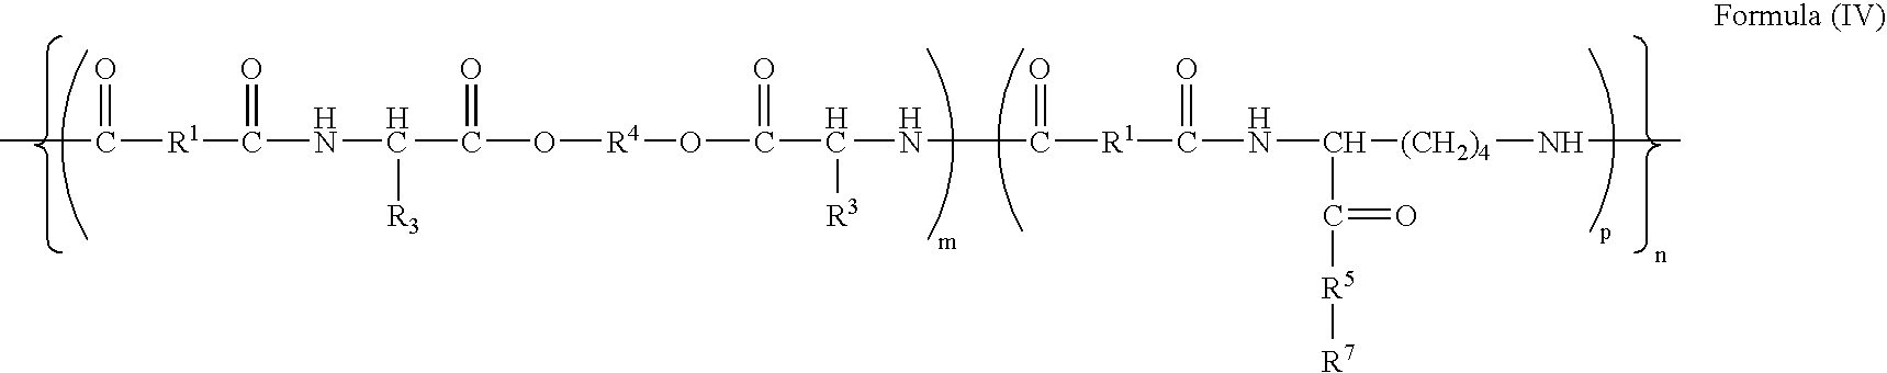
CC(=O)[R1]C(=O)NC([R3])C(=O)O[R4]OC(C(NC([R1]C(=O)NC(C([R5][R7])=O)[(CH2)4]NC)=O)[R3])=O
